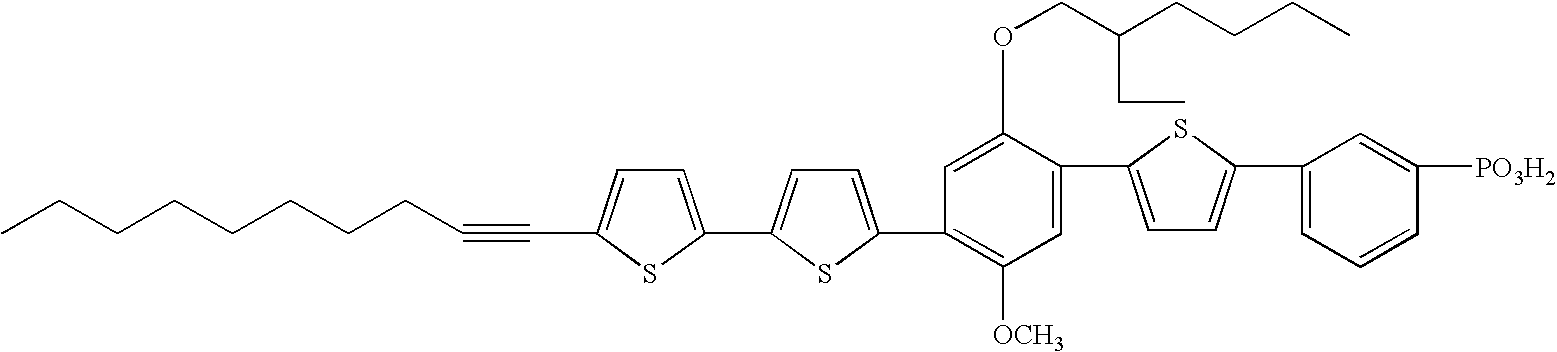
CCCCCCCCC#CC1=CC=C(C2=CC=C(C3=C([OCH3])C=C(C4=CC=C(C5=CC=CC([PO3H2])=C5)S4)C(OCC(CCCC)CC)=C3)S2)S1
